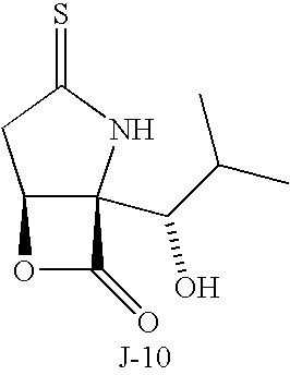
C12C(C(C(C)C)O)(NC(=S)C1)C(=O)O2
